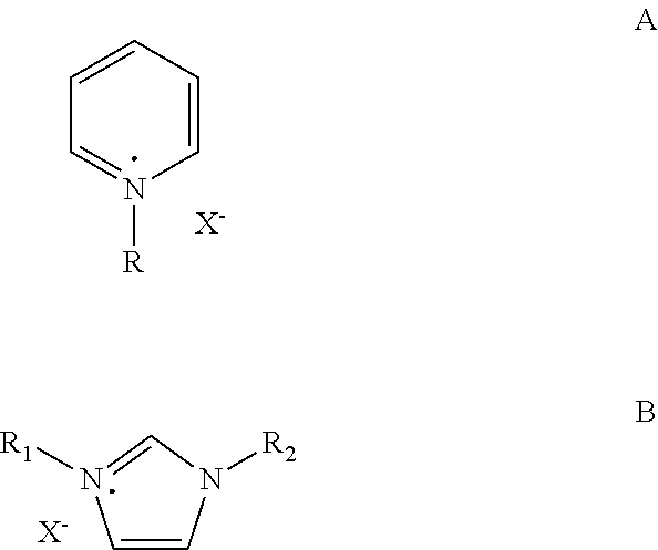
C1=N([R])C=CC=C1.[X-].C1=CN([R2])C=N1[R1].[X-]
